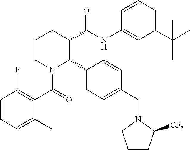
C1CN(C(C2=C(F)C=CC=C2C)=O)C(C2=CC=C(CN3C([CF3])CCC3)C=C2)C(C(NC2=CC(C(C)(C)C)=CC=C2)=O)C1
